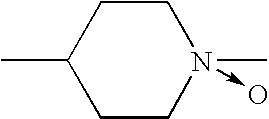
C1C(C)CCN(C)(->O)C1
